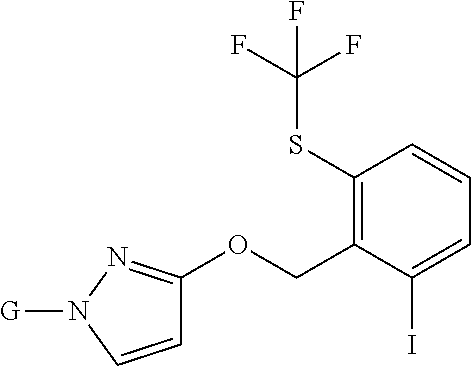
C1(SC(F)(F)F)=C(COC2=NN([G])C=C2)C(I)=CC=C1
